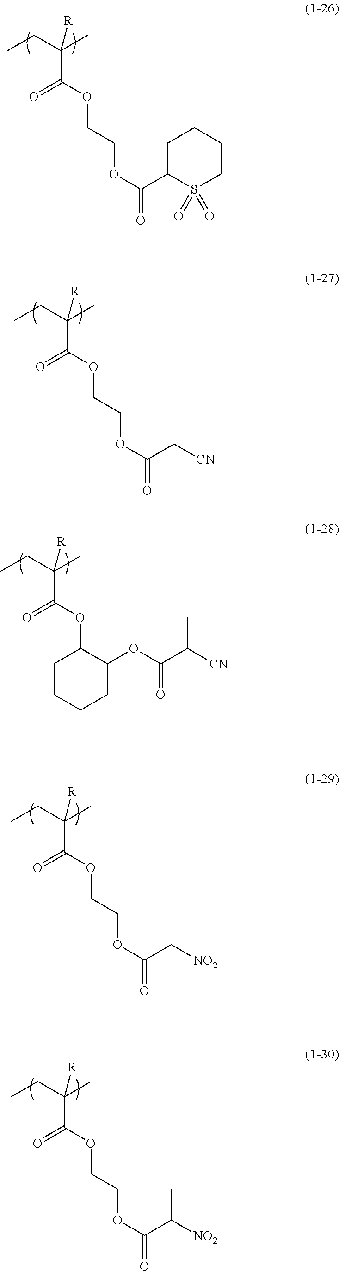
CCC(C)(C(OCCOC(=O)C1S(=O)(=O)CCCC1)=O)[R].CCC(C)(C(OCCOC(=O)C[CN])=O)[R].CCC(C)(C(OC1CCCCC1OC(C([CN])C)=O)=O)[R].CCC(C)(C(OCCOC(=O)C[NO2])=O)[R].CCC(C)(C(OCCOC(=O)C([NO2])C)=O)[R]
